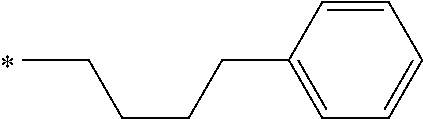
C(C)CCCC1=CC=CC=C1
